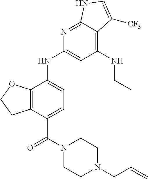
C12=C(C(NC3=CC(NCC)=C4C(=N3)NC=C4[CF3])=CC=C1C(=O)N1CCN(CC=C)CC1)OCC2
